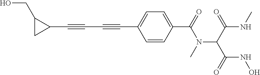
C1(C#CC#CC2=CC=C(C(=O)N(C(C(NC)=O)C(=O)NO)C)C=C2)C(CO)C1
